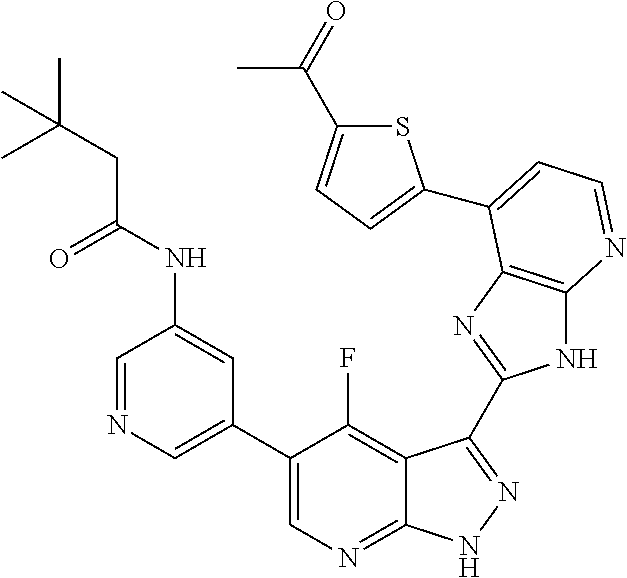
C1=NC=C(C2=CN=C3C(=C2F)C(C2=NC4=C(N2)N=CC=C4C2=CC=C(C(=O)C)S2)=NN3)C=C1NC(CC(C)(C)C)=O
